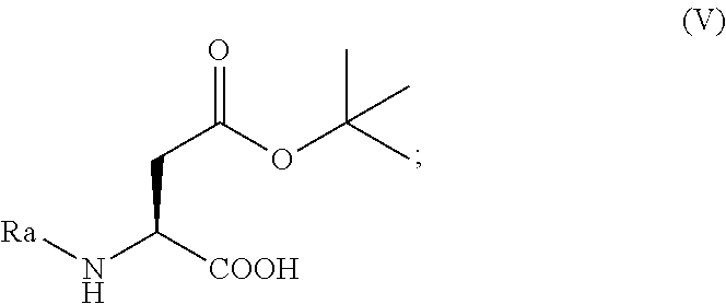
N(C([COOH])CC(OC(C)(C)C)=O)[Ra]
